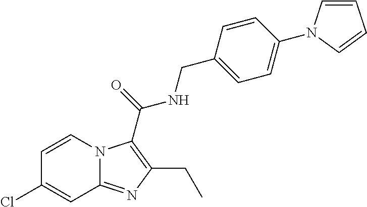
C1=CN2C(=NC(CC)=C2C(=O)NCC2=CC=C(N3C=CC=C3)C=C2)C=C1Cl
